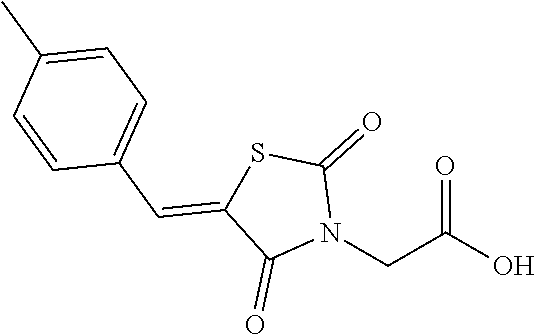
O=C(O)CN1C(=O)SC(=CC2=CC=C(C)C=C2)C1=O
